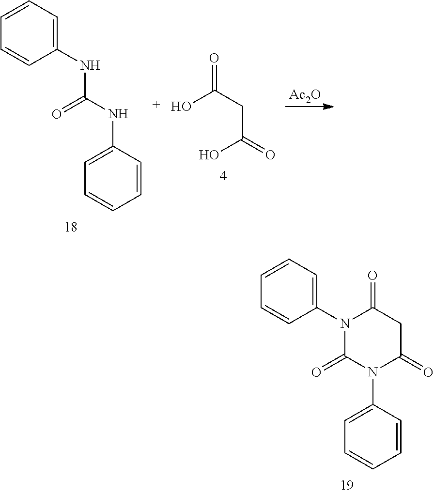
C1(NC(NC2=CC=CC=C2)=O)=CC=CC=C1.OC(CC(=O)O)=O.[Ac2O].C1(N2C(=O)N(C3=CC=CC=C3)C(=O)CC2=O)=CC=CC=C1
